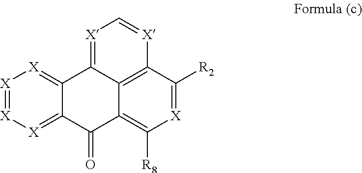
[X]1=[X][X]=C2C(=[X]1)C1=[X]C=[X]C3=C1C(=C([R8])[X]=C3[R2])C2=O
